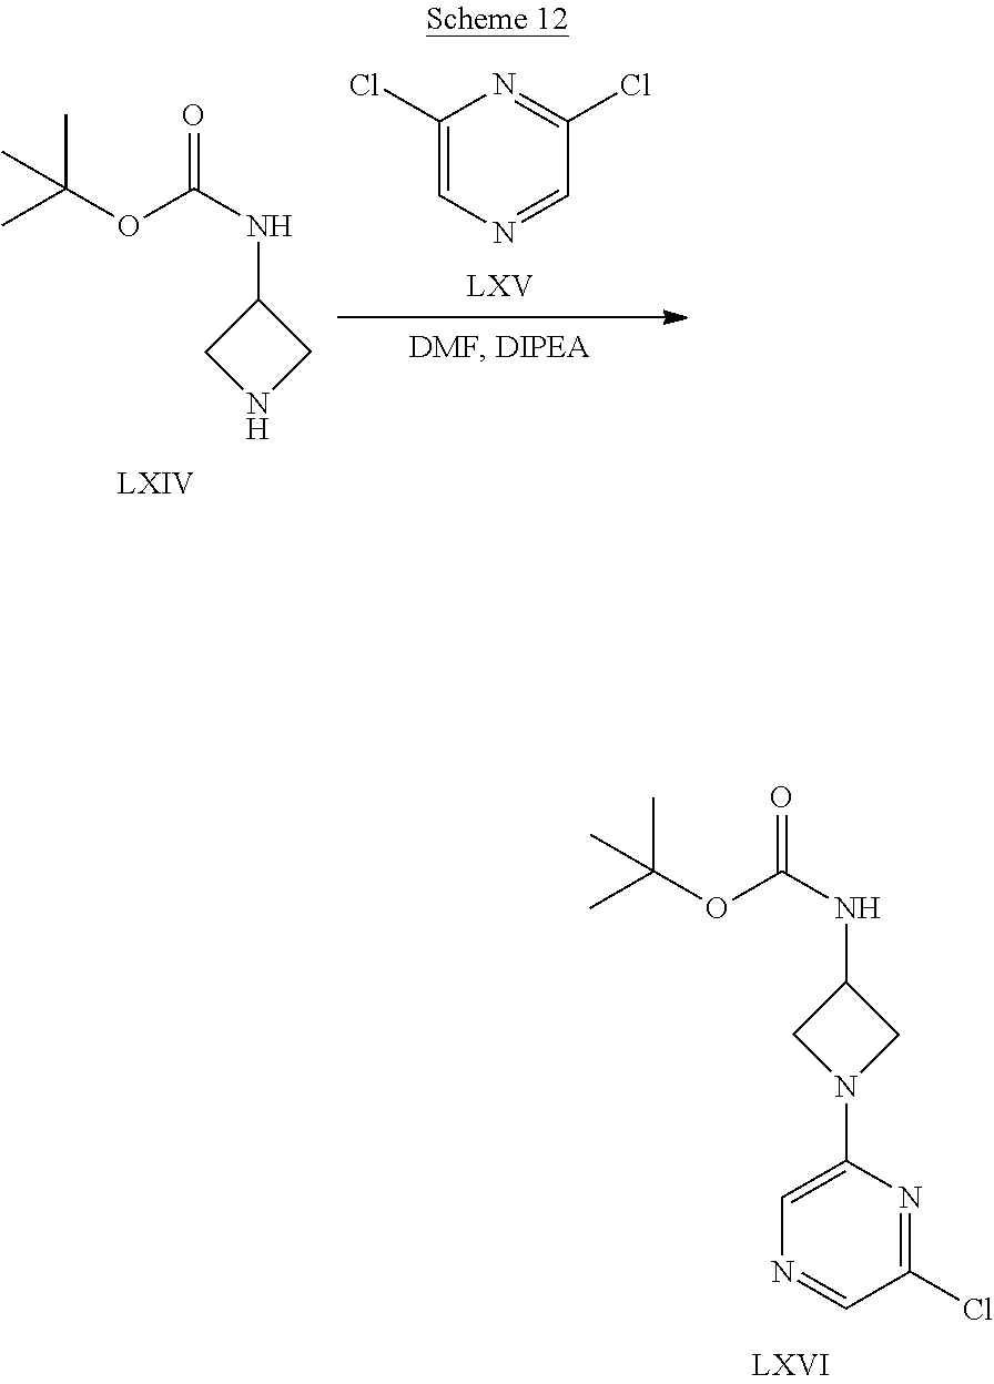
C1(Cl)=CN=CC(Cl)=N1.CC(OC(NC1CNC1)=O)(C)C.CC(OC(NC1CN(C2=CN=CC(Cl)=N2)C1)=O)(C)C
